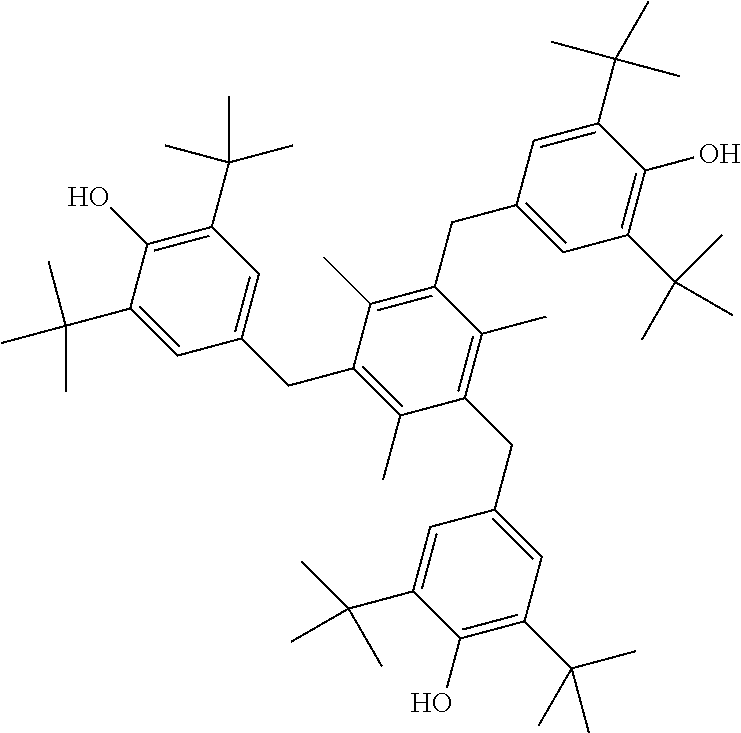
C1(C(C)(C)C)=C(O)C(C(C)(C)C)=CC(CC2=C(C)C(CC3=CC(C(C)(C)C)=C(O)C(C(C)(C)C)=C3)=C(C)C(CC3=CC(C(C)(C)C)=C(O)C(C(C)(C)C)=C3)=C2C)=C1
